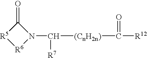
C1(=O)[R5][R6]N1C([(CnH2n)]C([R12])=O)[R7]
